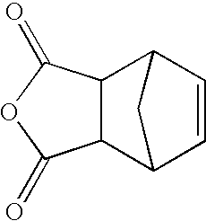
C12C(C3C=CC1C3)C(=O)OC2=O
